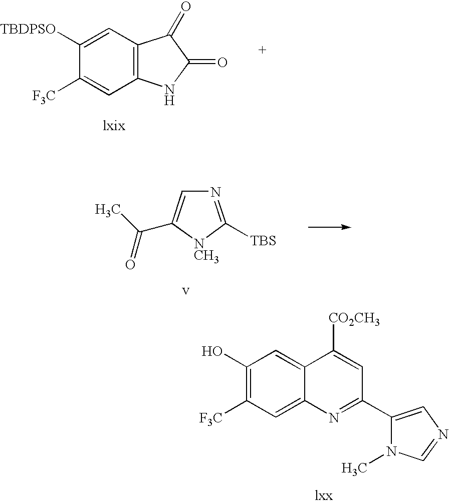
C1([TBDPSO])=CC2=C(C=C1[F3C])NC(=O)C2=O.N1=C([TBS])[NCH3]C(C(C)=O)=C1.C1(O)=C([F3C])C=C2C(=C1)C([CO2CH3])=CC(C1=CN=CN1C)=N2
